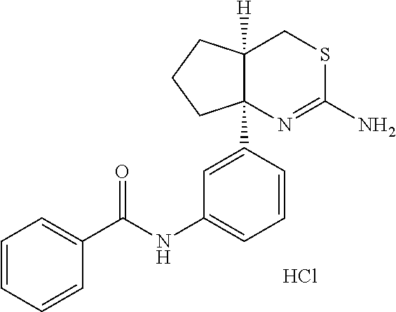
C1=CC=CC(C(NC2=CC=CC(C34N=C(N)SCC3([H])CCC4)=C2)=O)=C1.Cl
